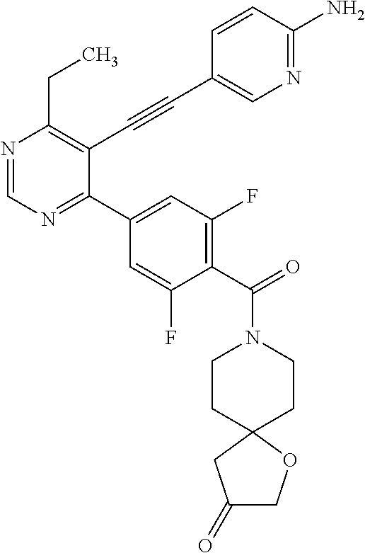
N1=CN=C(C2=CC(F)=C(C(=O)N3CCC4(CC3)OCC(=O)C4)C(F)=C2)C(C#CC2=CN=C(N)C=C2)=C1CC
